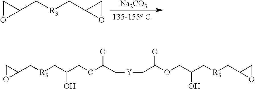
[Na2CO3].C1(C[R3]CC2OC2)CO1.C1(C[R3]CC(COC(C[Y]CC(OCC(C[R3]CC2OC2)O)=O)=O)O)CO1
